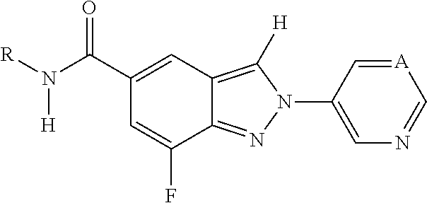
C12=NN(C3=CN=C[A]=C3)C([H])=C1C=C(C(N([R])[H])=O)C=C2F
